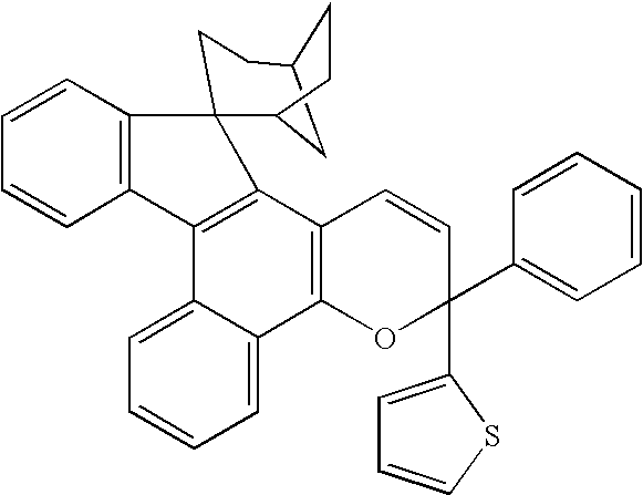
C1=CC2=C(C=C1)C1=C(C3=C(C4=CC=CC=C14)OC(C1=CC=CC=C1)(C1=CC=CS1)C=C3)C21CCC2CC1CC2
